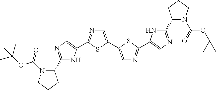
C1(C2N(C(OC(C)(C)C)=O)CCC2)=NC=C(C2=NC=C(C3=CN=C(C4=CN=C(C5N(C(=O)OC(C)(C)C)CCC5)N4)S3)S2)N1
